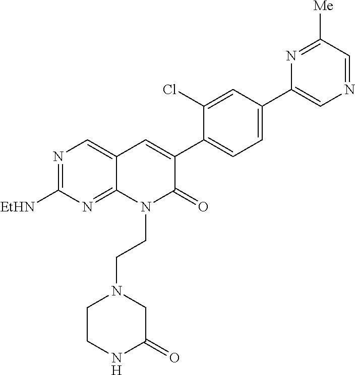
N1=C([EtHN])N=C2C(=C1)C=C(C1=CC=C(C3=CN=CC([Me])=N3)C=C1Cl)C(=O)N2CCN1CCNC(=O)C1
